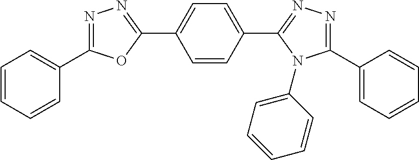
N1=C(C2=CC=CC=C2)OC(C2=CC=C(C3=NN=C(C4=CC=CC=C4)N3C3=CC=CC=C3)C=C2)=N1
